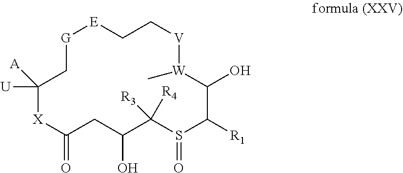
[G]1[E]CC[V][W](C)C(O)C([R1])S(=O)C([R3])([R4])C(O)CC(=O)[X]C([U])([A])C1
